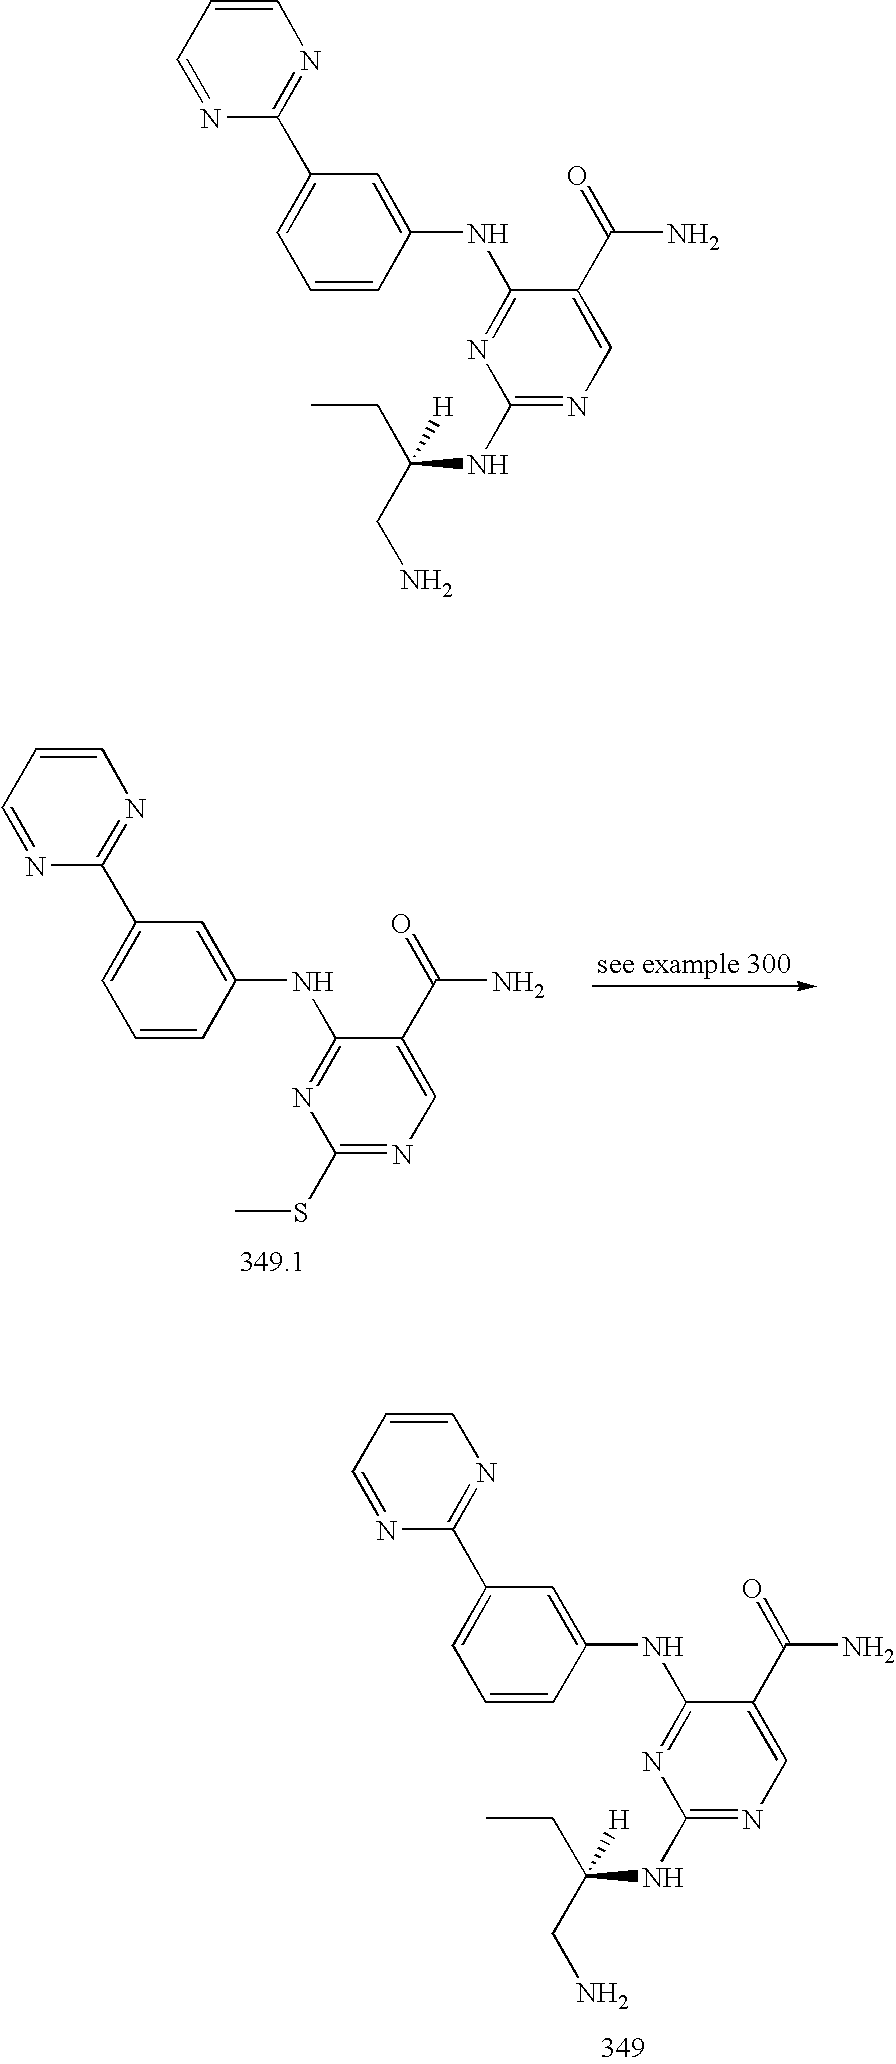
C1=C(C2=NC=CC=N2)C=C(NC2=NC(SC)=NC=C2C(=O)N)C=C1.C1=C(C2=NC=CC=N2)C=C(NC2=NC(NC(CN)(CC)[H])=NC=C2C(=O)N)C=C1.C1=C(C2=NC=CC=N2)C=C(NC2=NC(NC(CN)(CC)[H])=NC=C2C(=O)N)C=C1
